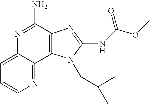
C12=CC=CN=C1C1=C(C(N)=N2)N=C(NC(OC)=O)N1CC(C)C
